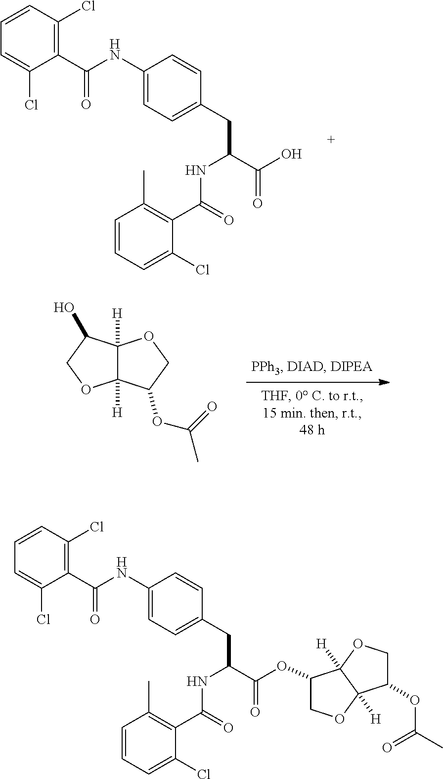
C12([H])C([H])(C(O)CO1)OCC2OC(C)=O.C1=CC=C(Cl)C(C(NC2=CC=C(CC(C(=O)O)NC(=O)C3=C(C)C=CC=C3Cl)C=C2)=O)=C1Cl.C12([H])C([H])(C(OC(C(CC3=CC=C(NC(C4=C(Cl)C=CC=C4Cl)=O)C=C3)NC(=O)C3=C(C)C=CC=C3Cl)=O)CO1)OCC2OC(C)=O
